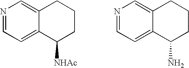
N1=CC=C2C(=C1)CCCC2[NHAc].N1=CC=C2C(=C1)CCCC2N
